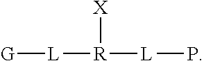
[L]([R]([L]P)[X])[G]
